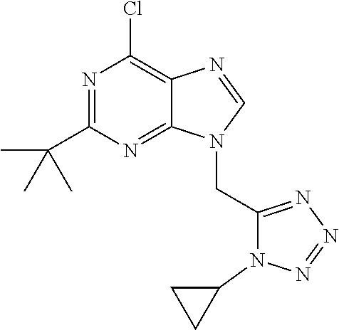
N1=C(C(C)(C)C)N=C2C(=C1Cl)N=CN2CC1=NN=NN1C1CC1
